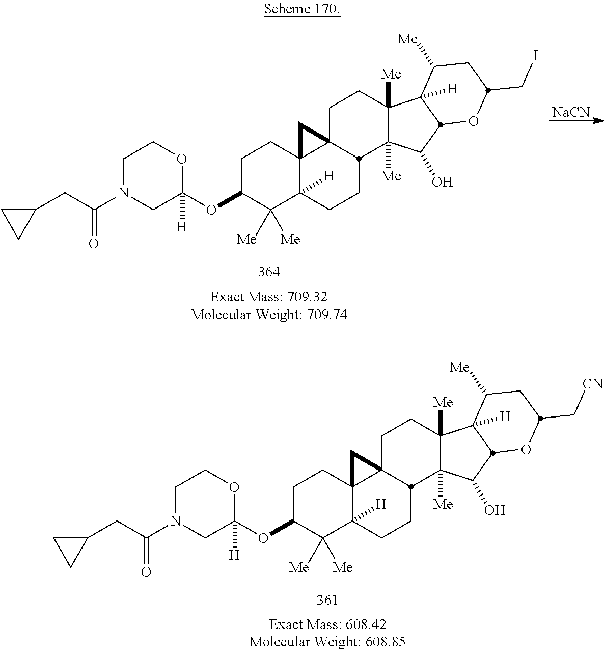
C1N(C(CC2CC2)=O)CC(OC2C([Me])([Me])C3([H])C4(CC2)C2(CCC5([Me])C([Me])(C(O)C6C5([H])C([Me])CC(C[CN])O6)C2CC3)C4)([H])OC1.C1N(C(CC2CC2)=O)CC(OC2C([Me])([Me])C3([H])C4(CC2)C2(CCC5([Me])C([Me])(C(O)C6C5([H])C([Me])CC(CI)O6)C2CC3)C4)([H])OC1.[NaCN]
